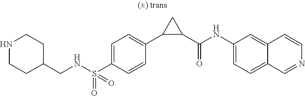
N(S(C1=CC=C(C2C(C(NC3=CC=C4C(=C3)C=CN=C4)=O)C2)C=C1)(=O)=O)CC1CCNCC1
